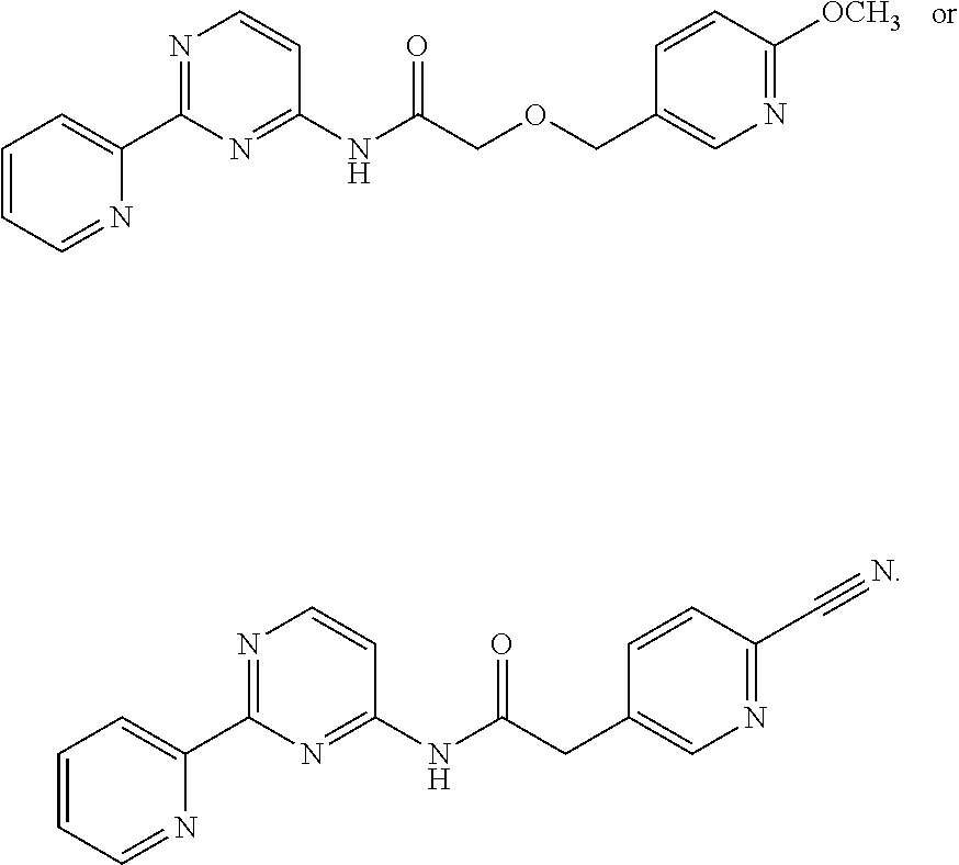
C1=CC=NC(C2=NC=CC(NC(=O)COCC3=CN=C([OCH3])C=C3)=N2)=C1.C1=CC=NC(C2=NC=CC(NC(=O)CC3=CN=C(C#N)C=C3)=N2)=C1
